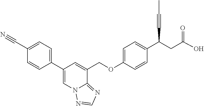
C1(C2=CN3C(=NC=N3)C(COC3=CC=C(C(C#CC)CC(O)=O)C=C3)=C2)=CC=C(C#N)C=C1
